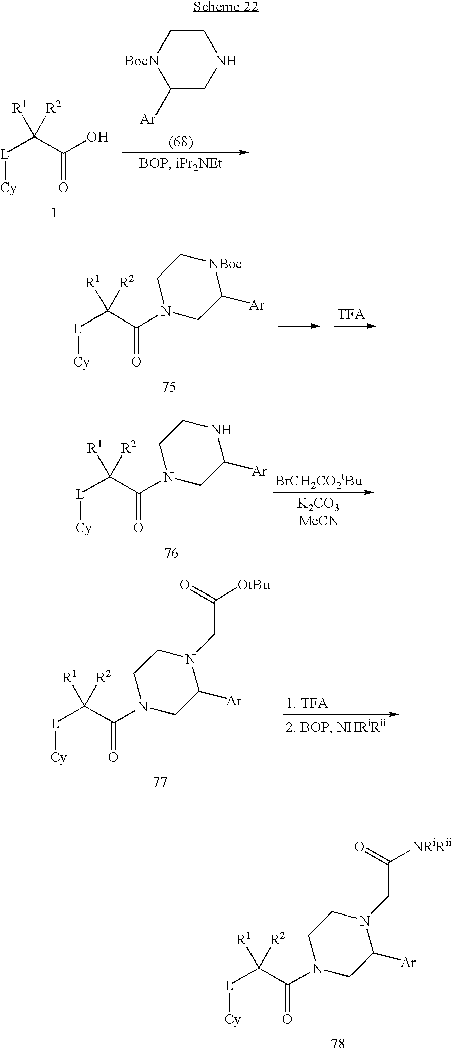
[Cy][L]C(C(=O)N1CC([Ar])N(CC([NRiRii])=O)CC1)([R1])[R2].[L]([Cy])C(C(=O)O)([R1])[R2].C1([Ar])CNCC[BocN]1.[Cy][L]C(C(=O)N1CC([Ar])[NBoc]CC1)([R1])[R2].[Cy][L]C(C(=O)N1CC([Ar])NCC1)([R1])[R2].[Cy][L]C(C(=O)N1CC([Ar])N(CC([OtBu])=O)CC1)([R1])[R2]
